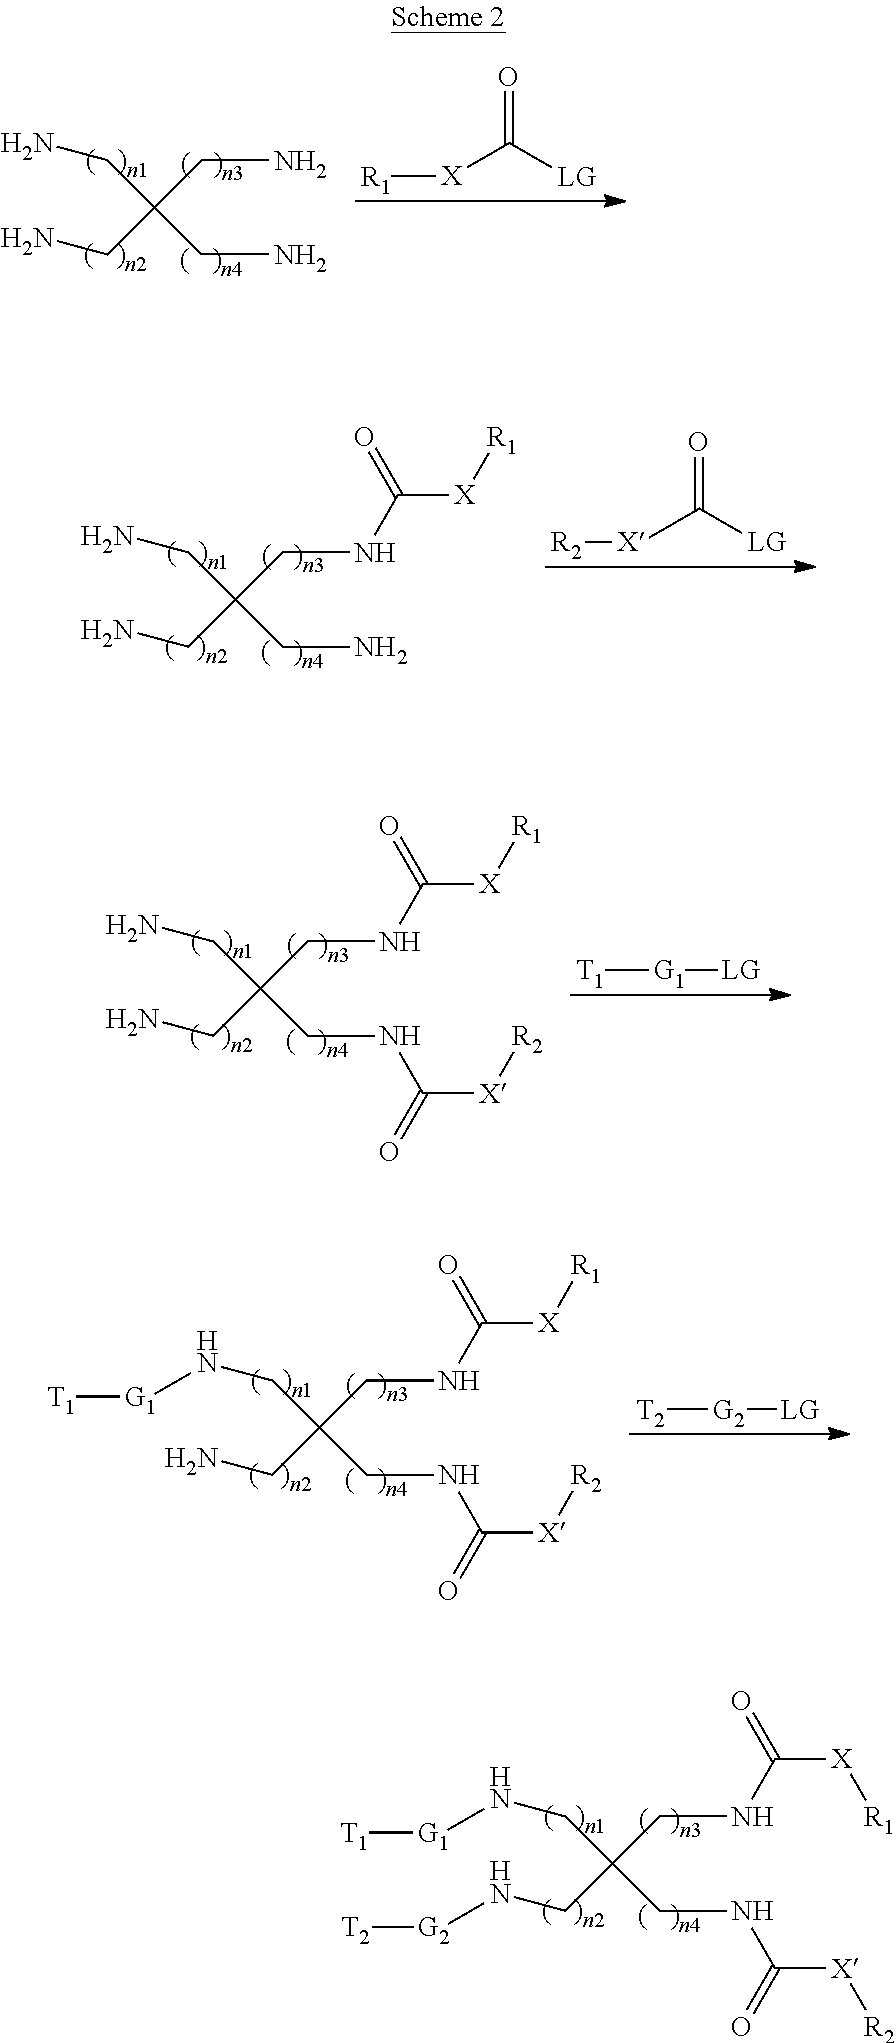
N(CC(CN[G2][T2])(CN[G1][T1])CNC([X][R2])=O)C([X][R1])=O.NCC(CN)(CN)CN.O=C([LG])[X][R1].N(CC(CN)(CN)CN)C([X][R1])=O.O=C([LG])[X][R2].N(CC(CN)(CN)CNC([X][R2])=O)C([X][R1])=O.[T1][G1][LG].N(CC(CN)(CN[G1][T1])CNC([X][R2])=O)C([X][R1])=O.[T2][G2][LG]
